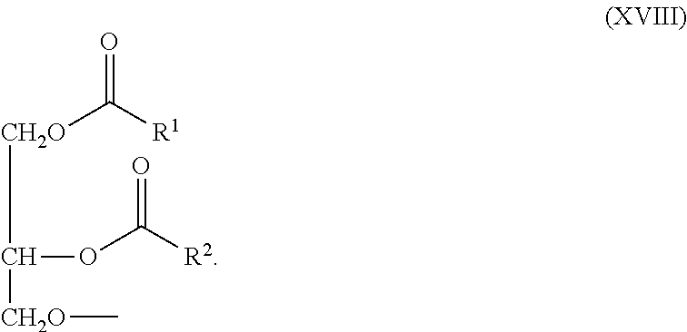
O=C([R1])[CH2O]C([CH2O]C)OC([R2])=O
